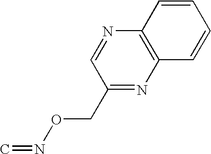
C(ON=C)C1=NC2=C(N=C1)C=CC=C2
